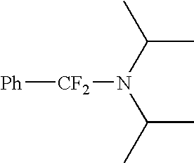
[Ph][CF2]N(C(C)C)C(C)C
